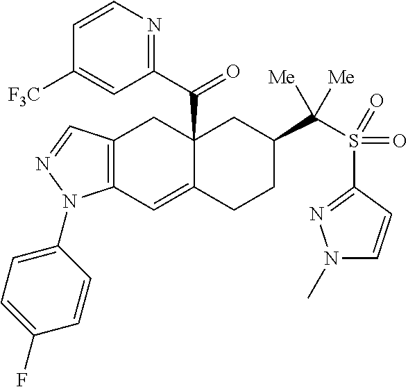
C12(C(C3=NC=CC([F3C])=C3)=O)C(=CC3=C(C1)C=NN3C1=CC=C(F)C=C1)CCC(C(S(C1=NN(C)C=C1)(=O)=O)([Me])[Me])C2
